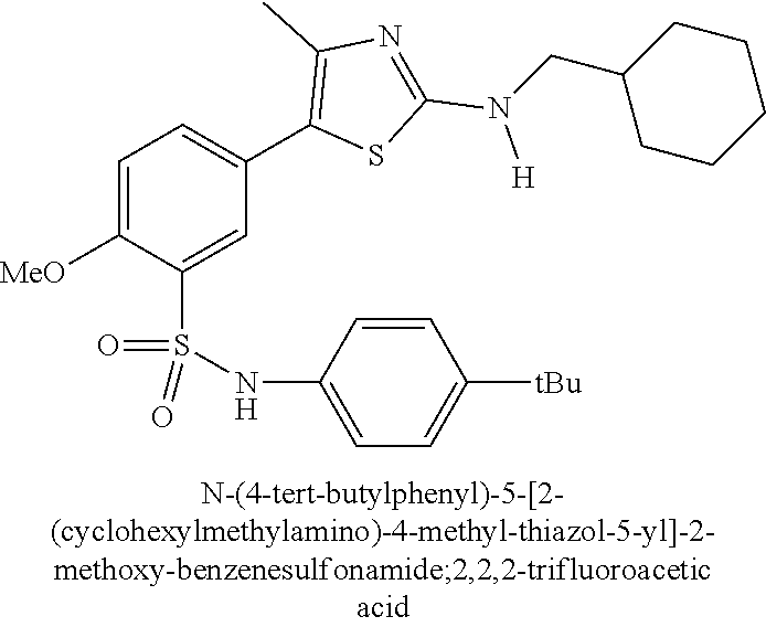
C1=C([MeO])C(S(NC2=CC=C([tBu])C=C2)(=O)=O)=CC(C2=C(C)N=C(N(CC3CCCCC3)[H])S2)=C1
